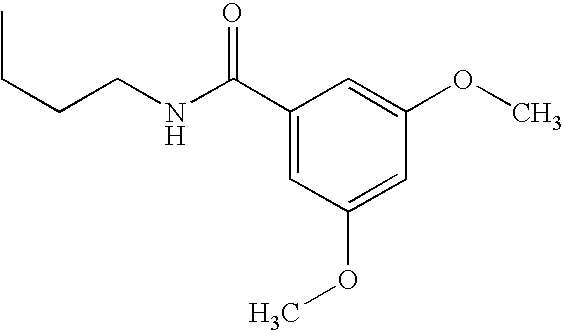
C1(C(NCCCC)=O)=CC(OC)=CC(OC)=C1
